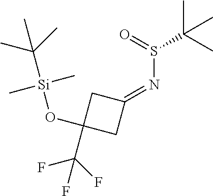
N(=C1CC(C(F)(F)F)(O[Si](C(C)(C)C)(C)C)C1)S(=O)C(C)(C)C
